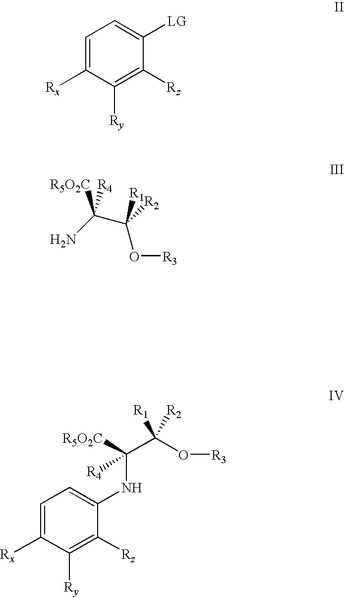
[R5O2C]C(C(O[R3])([R1])[R2])(NC1=CC=C([Rx])C([Ry])=C1[Rz])[R4].C1=C([Rx])C([Ry])=C([Rz])C([LG])=C1.[R5O2C]C(N)(C([R2])(O[R3])[R1])[R4]
